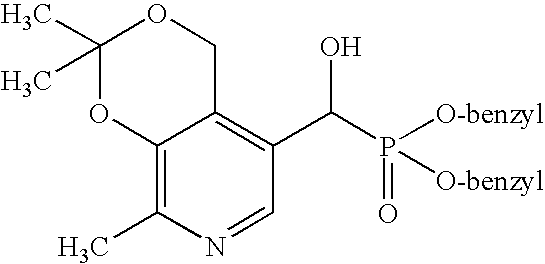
C12=C(C)N=CC(C(P([O-benzyl])(=O)[O-benzyl])O)=C1COC(C)(C)O2
